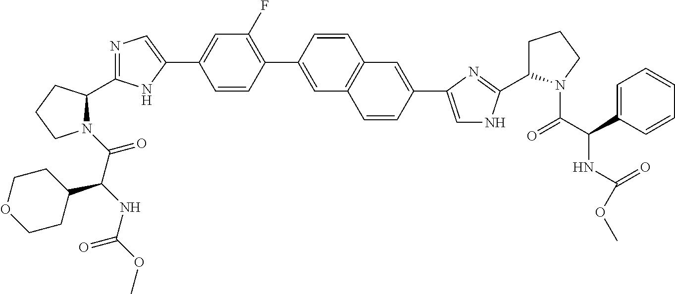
N1(C(=O)C(NC(OC)=O)C2CCOCC2)C(C2=NC=C(C3=CC(F)=C(C4=CC5=C(C=C4)C=C(C4=CNC(C6CCCN6C(C(C6=CC=CC=C6)NC(OC)=O)=O)=N4)C=C5)C=C3)N2)CCC1
